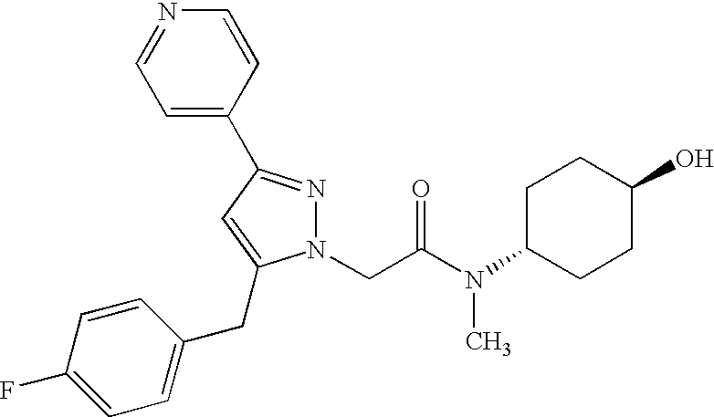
C1=C(C2=NN(CC(N(C3CCC(O)CC3)C)=O)C(CC3=CC=C(F)C=C3)=C2)C=CN=C1
